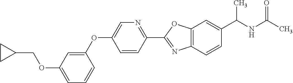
C1=C(OCC2CC2)C=C(OC2=CN=C(C3=NC4=C(O3)C=C(C(NC(C)=O)C)C=C4)C=C2)C=C1
